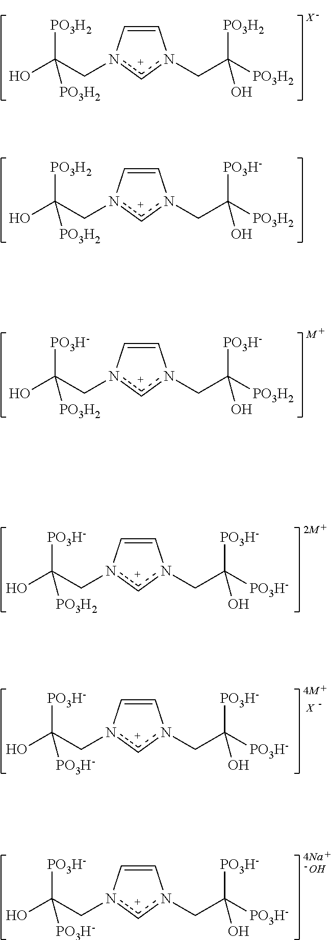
C1=Cn(CC(O)([PO3H2])[PO3H2])cn1CC([PO3H2])([PO3H2])O.C1=Cn(CC(O)([PO3H-])[PO3H2])cn1CC([PO3H2])([PO3H-])O.C1=Cn(CC(O)([PO3H-])[PO3H2])cn1CC([PO3H-])([PO3H-])O.C1=Cn(CC(O)([PO3H2])[PO3H2])cn1CC([PO3H2])([PO3H-])O.C1=Cn(CC(O)([PO3H-])[PO3H-])cn1CC([PO3H-])([PO3H-])O.[X].C1=Cn(CC(O)([PO3H-])[PO3H-])cn1CC([PO3H-])([PO3H-])O.O
